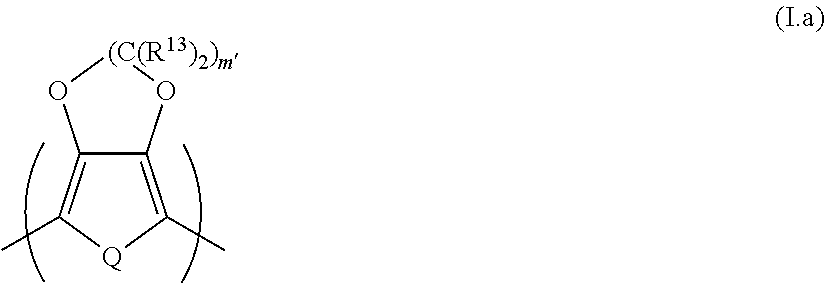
C12=C(C)[Q]C(C)=C1O[(C(R13)2)m]O2
